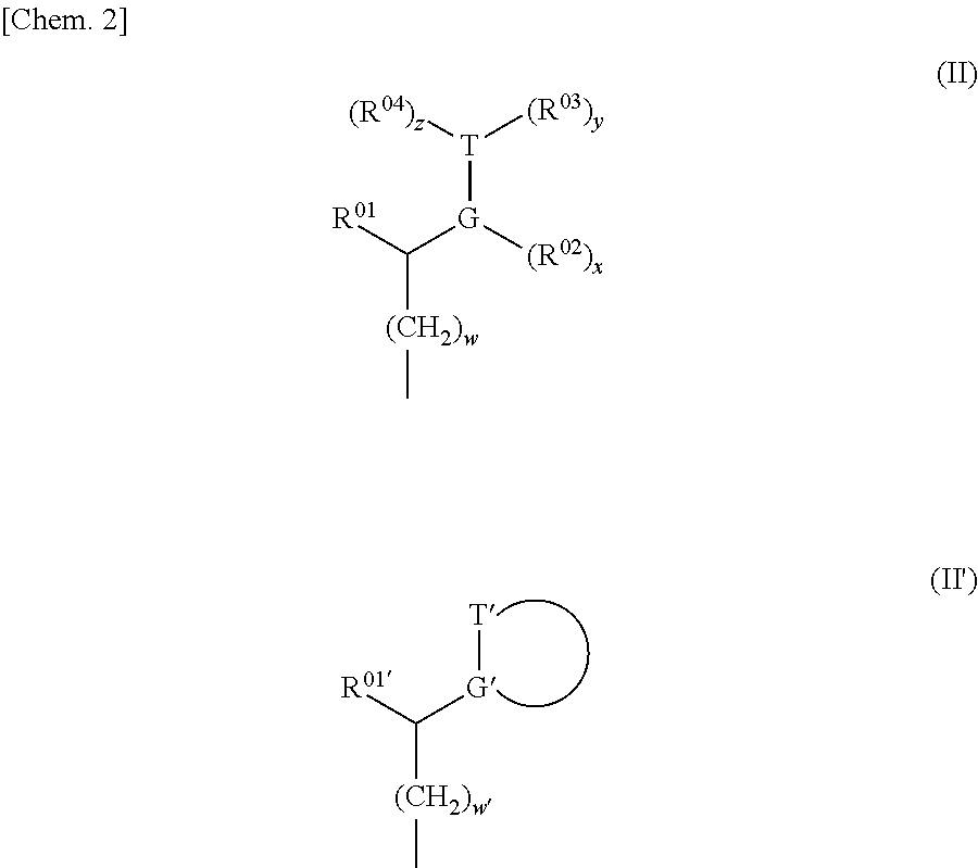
[G](C([R01])[(CH2)w]C)[T].[G]([(R02)x])(C([R01])[(CH2)w]C)[T]([(R03)y])[(R04)z]
